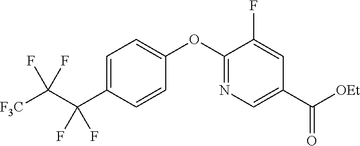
C1=C(C(C([F3C])(F)F)(F)F)C=CC(OC2=NC=C(C([OEt])=O)C=C2F)=C1
